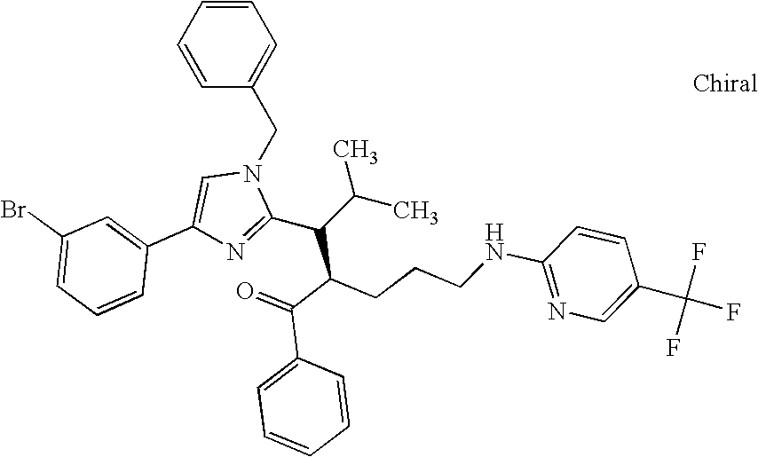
C1=CC=CC(CN2C=C(C3=CC(Br)=CC=C3)N=C2C(C(C(=O)C2=CC=CC=C2)CCCNC2=NC=C(C(F)(F)F)C=C2)C(C)C)=C1
